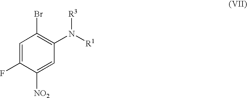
C1=C(F)C([NO2])=CC(N([R1])[R3])=C1Br
